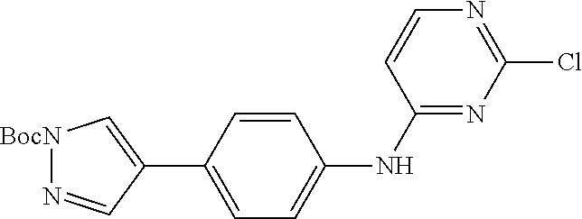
C1(Cl)=NC=CC(NC2=CC=C(C3=C[BocN]N=C3)C=C2)=N1
